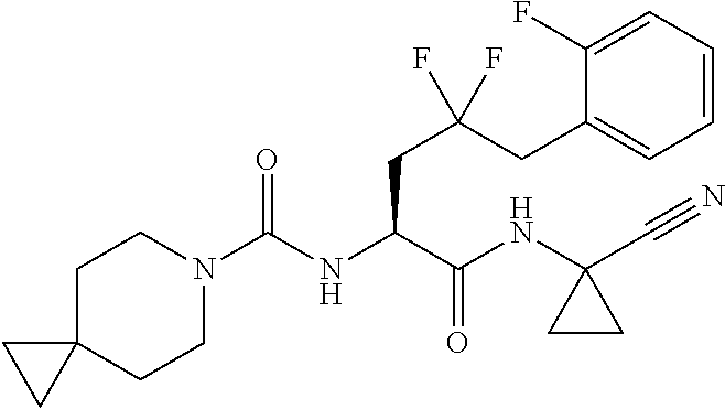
C1C2(CCN(C(NC(C(NC3(C#N)CC3)=O)CC(CC3=CC=CC=C3F)(F)F)=O)C1)CC2
